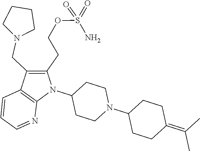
C1=CC2=C(N=C1)N(C1CCN(C3CCC(=C(C)C)CC3)CC1)C(CCOS(=O)(N)=O)=C2CN1CCCC1
